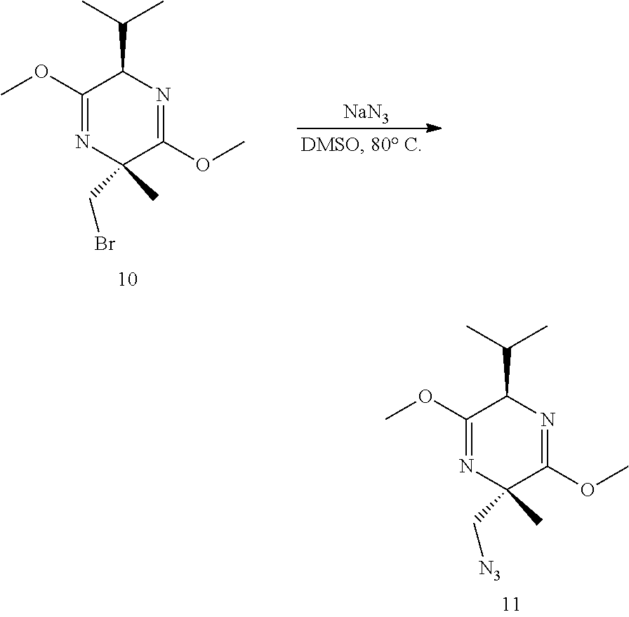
C1(OC)=NC(CBr)(C)C(OC)=NC1C(C)C.[NaN3].C1(OC)=NC(C[N3])(C)C(OC)=NC1C(C)C
